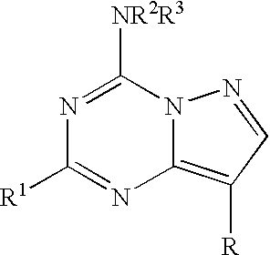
N1=C([NR2R3])N2C(=C([R])C=N2)N=C1[R1]
